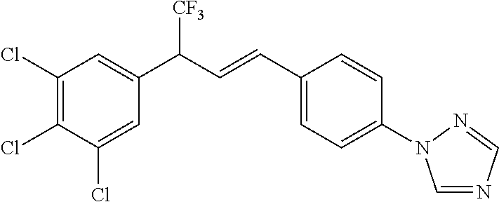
C1(Cl)=C(Cl)C(Cl)=CC(C(C=CC2=CC=C(N3C=NC=N3)C=C2)[CF3])=C1
